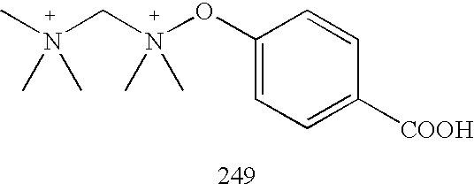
C1=C(ON(CN(C)(C)C)(C)C)C=CC([COOH])=C1
